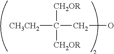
C(CO)([CH2OR])([CH2OR])[CH3CH2]
